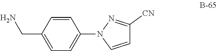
C1=CC(N2C=CC([CN])=N2)=CC=C1CN
